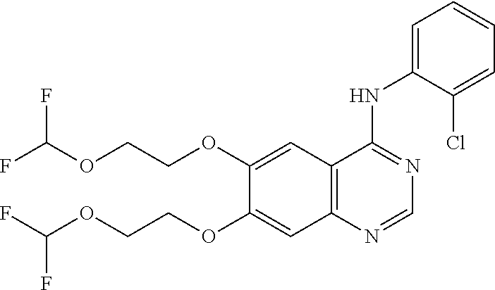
C12=C(C=C(OCCOC(F)F)C(OCCOC(F)F)=C1)C(NC1=CC=CC=C1Cl)=NC=N2
